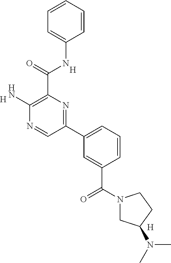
C1=CC=CC(NC(C2=C(N)N=CC(C3=CC=CC(C(N4CC(N(C)C)CC4)=O)=C3)=N2)=O)=C1.[H].[H].[H]
